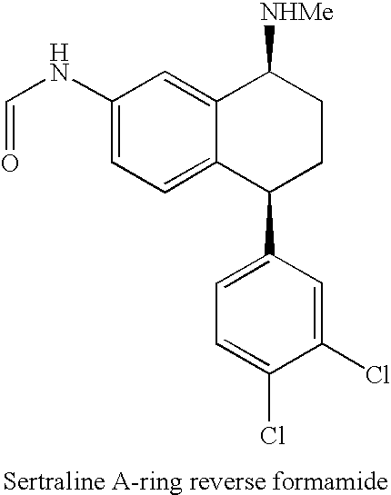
C1(NC=O)=CC=C2C(=C1)C([NHMe])CCC2C1=CC=C(Cl)C(Cl)=C1
